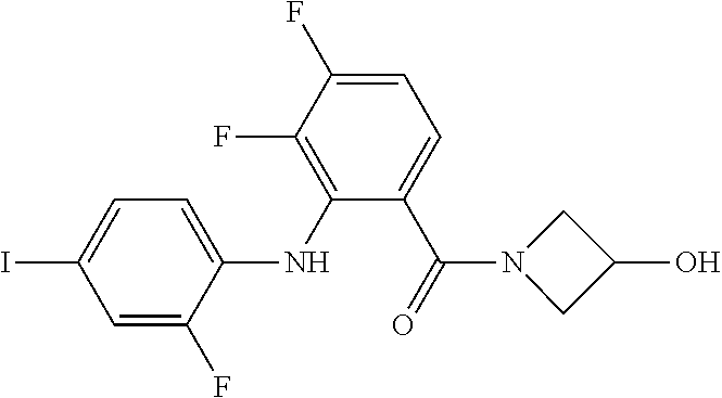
C1=C(I)C=C(F)C(NC2=C(F)C(F)=CC=C2C(=O)N2CC(O)C2)=C1
